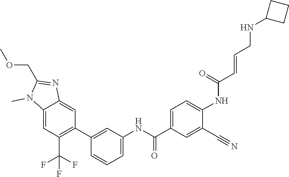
C12=CC(C(F)(F)F)=C(C3=CC(NC(C4=CC=C(NC(C=CCNC5CCC5)=O)C(C#N)=C4)=O)=CC=C3)C=C1N=C(COC)N2C
